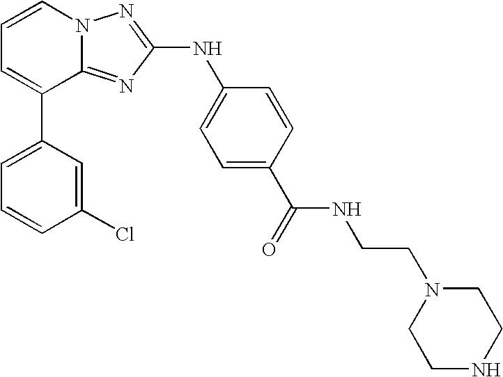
C1=C(C2=CC=CN3C2=NC(NC2=CC=C(C(=O)NCCN4CCNCC4)C=C2)=N3)C=C(Cl)C=C1
